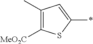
C1(C)=C([MeO2C])SC(*)=C1
